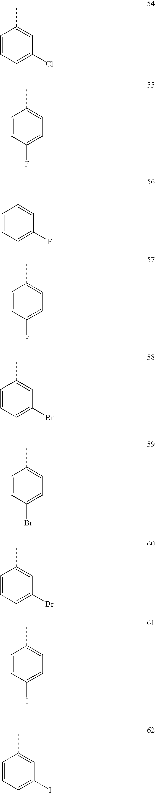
C1=CC=C(Cl)C=C1C.C1=CC(F)=CC=C1C.C1=CC=C(F)C=C1C.C1=CC(F)=CC=C1C.C1=CC=C(Br)C=C1C.C1=CC(Br)=CC=C1C.C1=CC=C(Br)C=C1C.C1=CC(I)=CC=C1C.C1=CC=C(I)C=C1C
